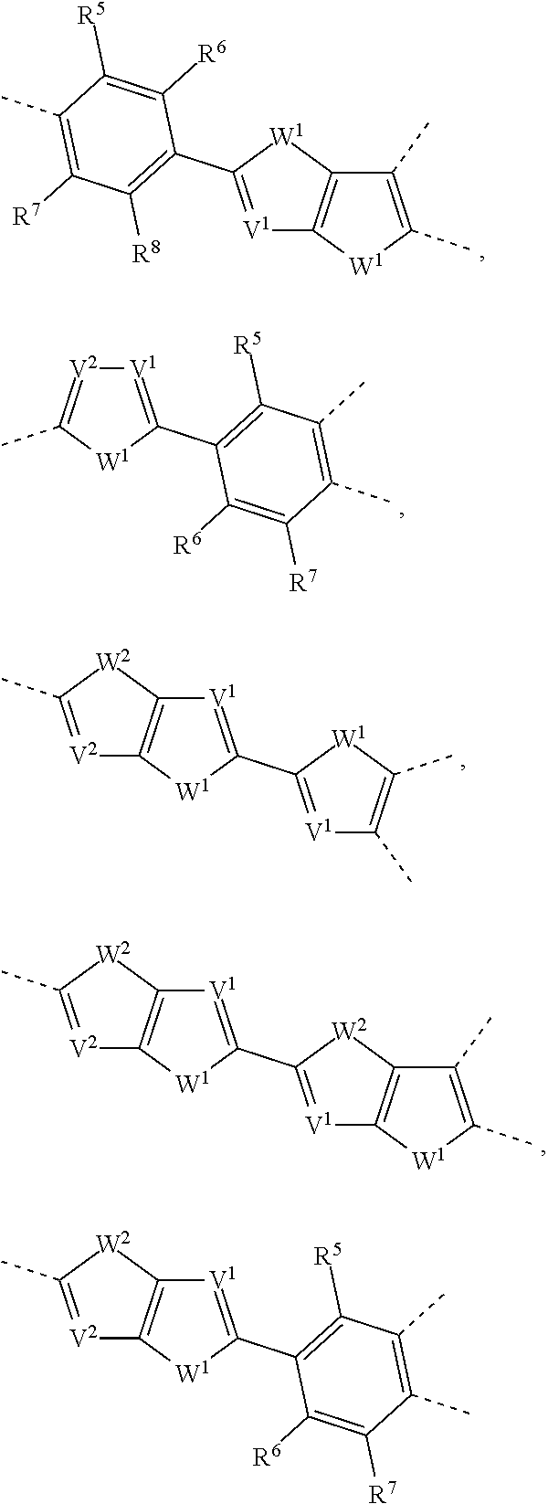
C1(C2=[V1]C3=C([W1]2)C(C)=C(C)[W1]3)=C([R8])C([R7])=C(C)C([R5])=C1[R6].C1(C2=[V1][V2]=C(C)[W1]2)=C([R5])C(C)=C(C)C([R7])=C1[R6].C1(C)=[V2]C2=C([W2]1)[V1]=C(C1=[V1]C(C)=C(C)[W1]1)[W1]2.C1(C)=[V2]C2=C([W2]1)[V1]=C(C1=[V1]C3=C([W2]1)C(C)=C(C)[W1]3)[W1]2.C1(C)=[V2]C2=C([W2]1)[V1]=C(C1=C([R5])C(C)=C(C)C([R7])=C1[R6])[W1]2
